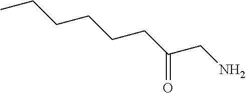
O=C(CCCCCC)CN
